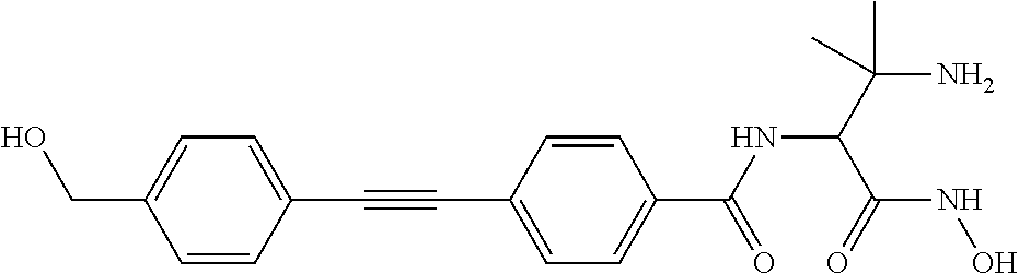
C1=CC(C#CC2=CC=C(C(=O)NC(C(=O)NO)C(N)(C)C)C=C2)=CC=C1CO
